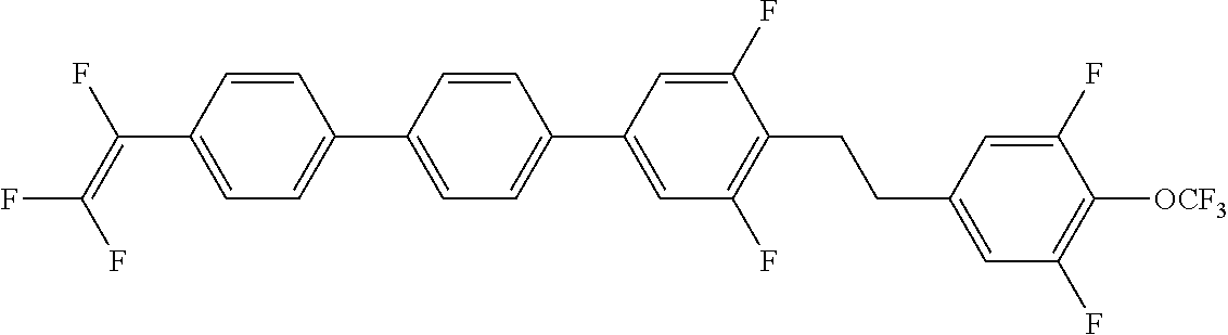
C1=CC(C(=C(F)F)F)=CC=C1C1=CC=C(C2=CC(F)=C(CCC3=CC(F)=C([OCF3])C(F)=C3)C(F)=C2)C=C1
